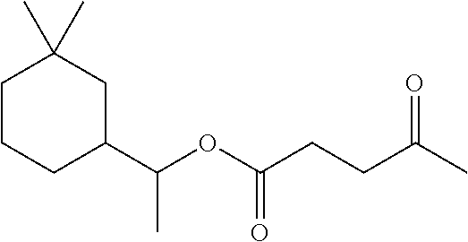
C1CCC(C(OC(CCC(C)=O)=O)C)CC1(C)C
